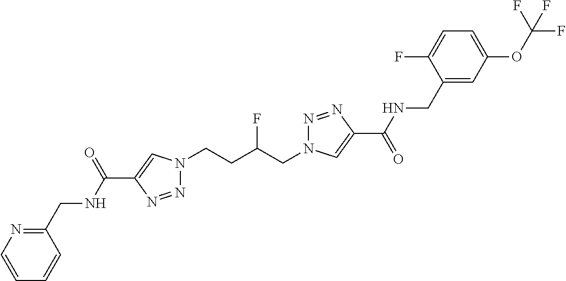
C1(C(NCC2=NC=CC=C2)=O)=CN(CCC(CN2N=NC(C(=O)NCC3=CC(OC(F)(F)F)=CC=C3F)=C2)F)N=N1
